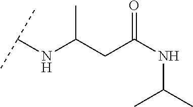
C(CC(NC(C)C)=O)(NC(C)C)C
